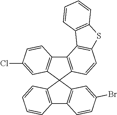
C12=C(C3(C4=C1C=CC(Cl)=C4)C1=C(C4=C3C=C(Br)C=C4)C=CC=C1)C=CC1=C2C2=C(S1)C=CC=C2
